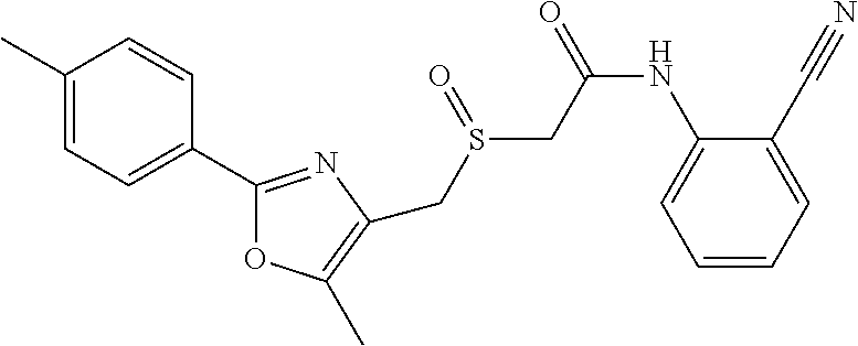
C1=CC=C(C#N)C(NC(=O)CS(=O)CC2=C(C)OC(C3=CC=C(C)C=C3)=N2)=C1
